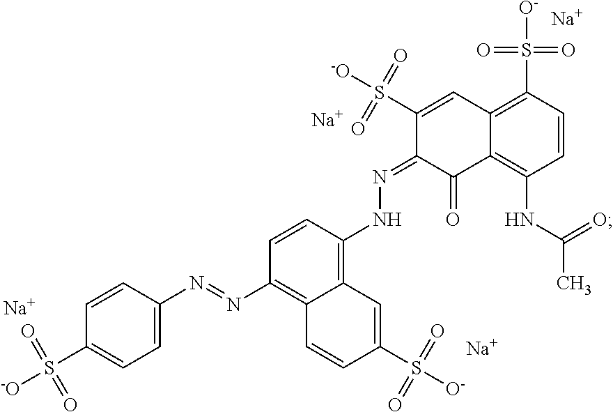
C1=CC(N=NC2=C3C(=C(NN=C4C(=O)C5=C(NC(C)=O)C=CC(S([O-])(=O)=O)=C5C=C4S([-O])(=O)=O)C=C2)C=C(S([O-])(=O)=O)C=C3)=CC=C1S([-O])(=O)=O.[Na].[Na].[Na].[Na]
